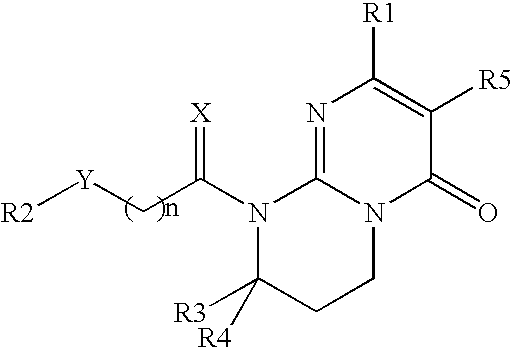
[R2][Y]CC(N1C([R3])([R4])CCN2C1=NC([R1])=C([R5])C2=O)=[X]
